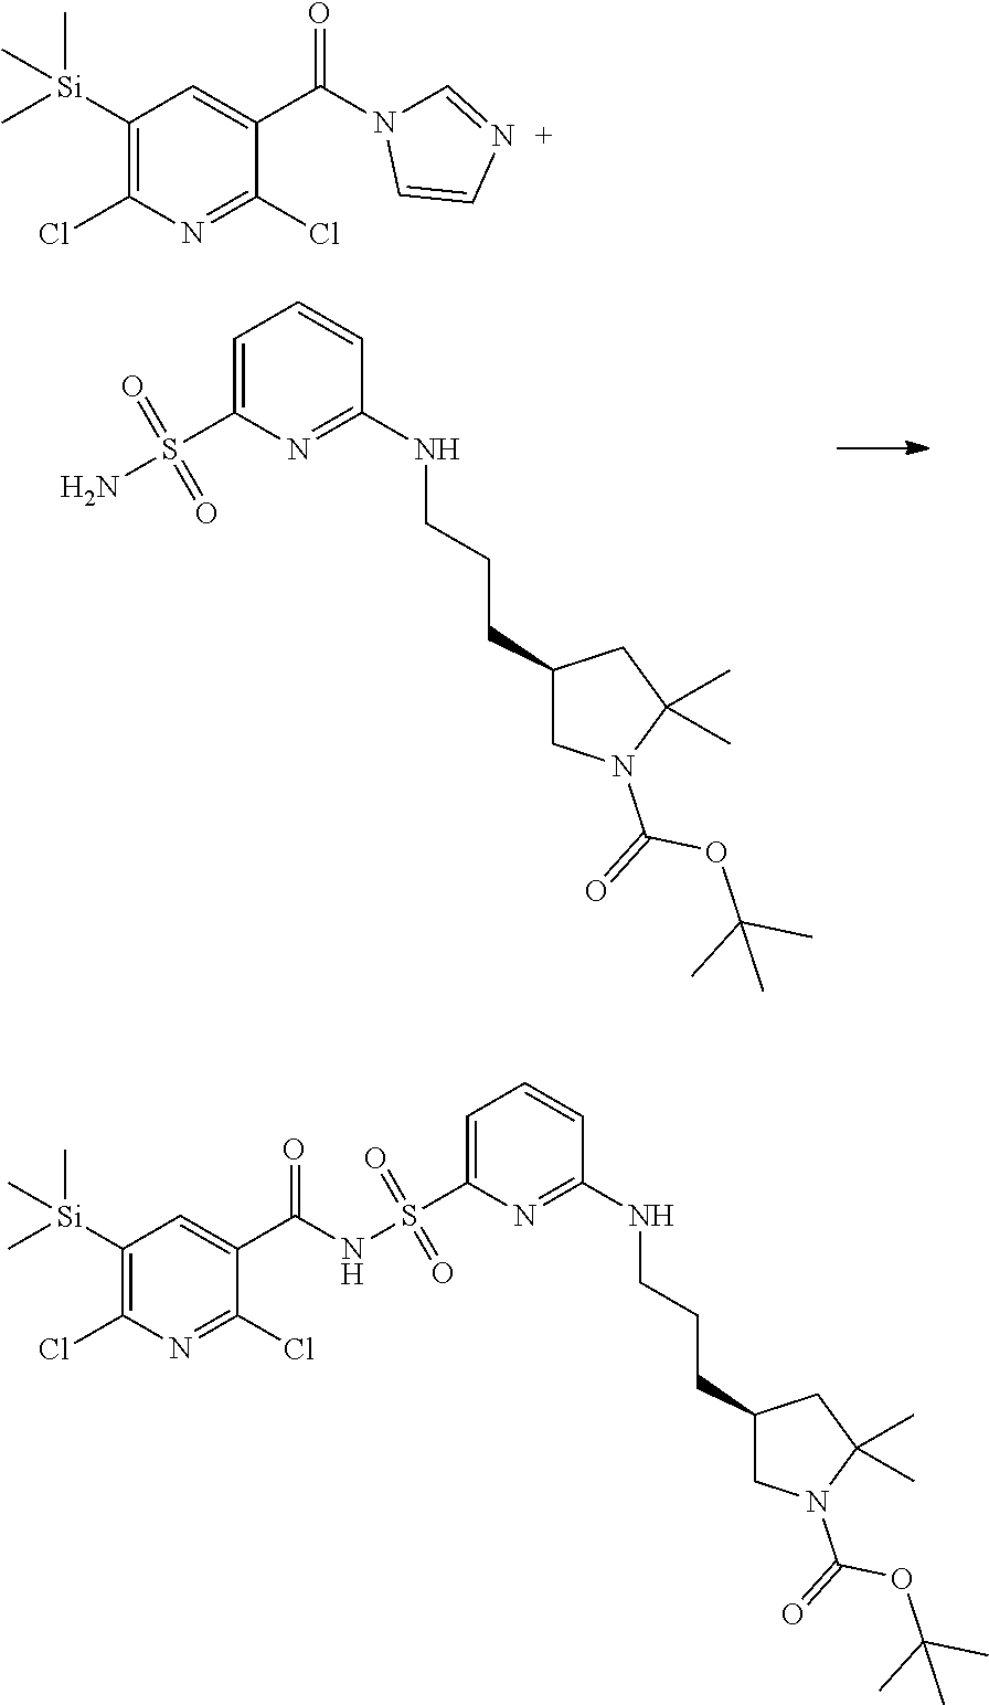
C1=C(S(N)(=O)=O)N=C(NCCCC2CN(C(=O)OC(C)(C)C)C(C)(C)C2)C=C1.C1([Si](C)(C)C)=C(Cl)N=C(Cl)C(C(N2C=NC=C2)=O)=C1.C1=C(S(NC(C2=CC([Si](C)(C)C)=C(Cl)N=C2Cl)=O)(=O)=O)N=C(NCCCC2CN(C(=O)OC(C)(C)C)C(C)(C)C2)C=C1
